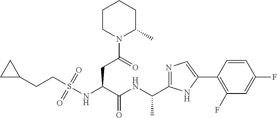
C(NC(C(NS(CCC1CC1)(=O)=O)CC(N1C(C)CCCC1)=O)=O)(C)C1=NC=C(C2=C(F)C=C(F)C=C2)N1
